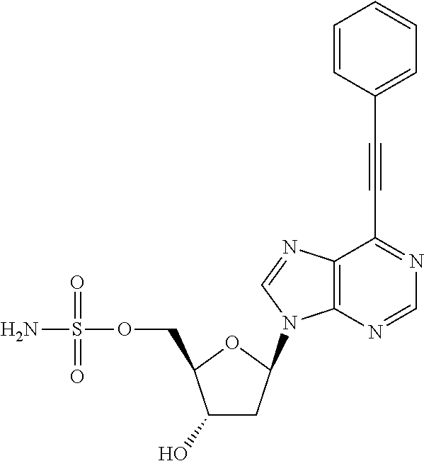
C1(O)CC(N2C3=C(N=C2)C(C#CC2=CC=CC=C2)=NC=N3)OC1COS(N)(=O)=O
